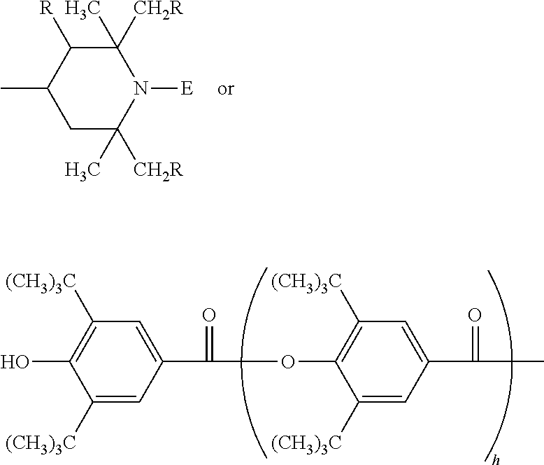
C1C([CH2R])(C)N([E])C([CH2R])(C)C([R])C1C.C1([(CH3)3C])=CC(C(OC2=C([(CH3)3C])C=C(C(C)=O)C=C2[(CH3)3C])=O)=CC([(CH3)3C])=C1O
